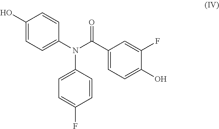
C1(O)=CC=C(N(C(C2=CC=C(O)C(F)=C2)=O)C2=CC=C(F)C=C2)C=C1
